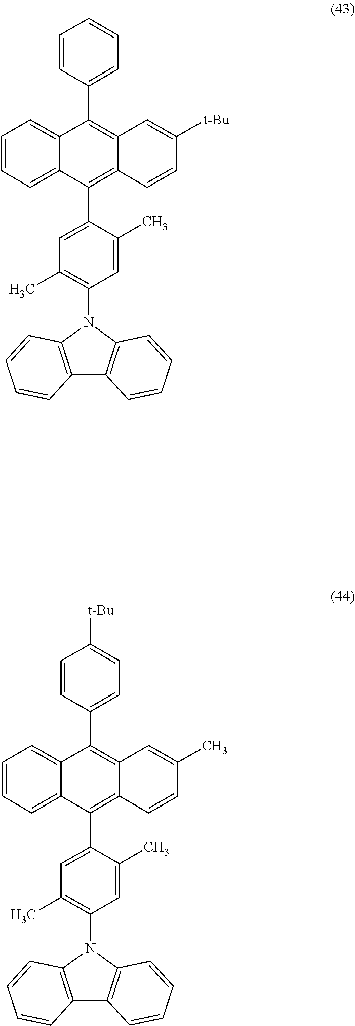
C1=C(C)C(C2=C3C(=C(C4=CC=CC=C4)C4=CC=CC=C24)C=C([t-Bu])C=C3)=CC(C)=C1N1C2=C(C3=C1C=CC=C3)C=CC=C2.C1=C(C)C(C2=C3C(=C(C4=CC=C([t-Bu])C=C4)C4=CC=CC=C24)C=C(C)C=C3)=CC(C)=C1N1C2=C(C3=C1C=CC=C3)C=CC=C2
